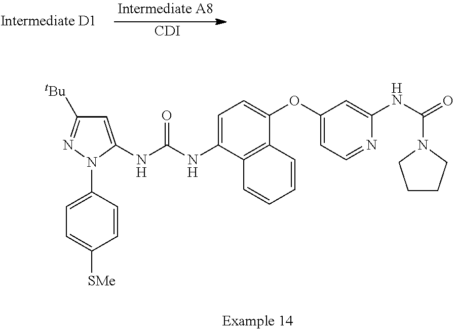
[CDI].C1=C(NC(NC2=CC=C(OC3=CC=NC(NC(=O)N4CCCC4)=C3)C3=C2C=CC=C3)=O)N(C2=CC=C([SMe])C=C2)N=C1[tBu]
